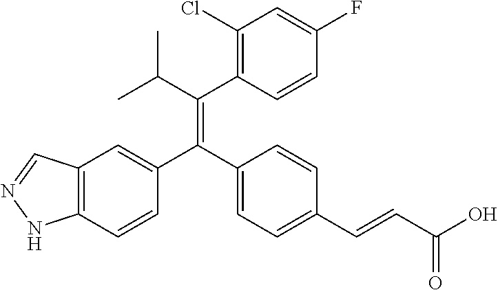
C12=C(C=CC(C(C3=CC=C(C=CC(O)=O)C=C3)=C(C(C)C)C3=C(Cl)C=C(F)C=C3)=C1)NN=C2
